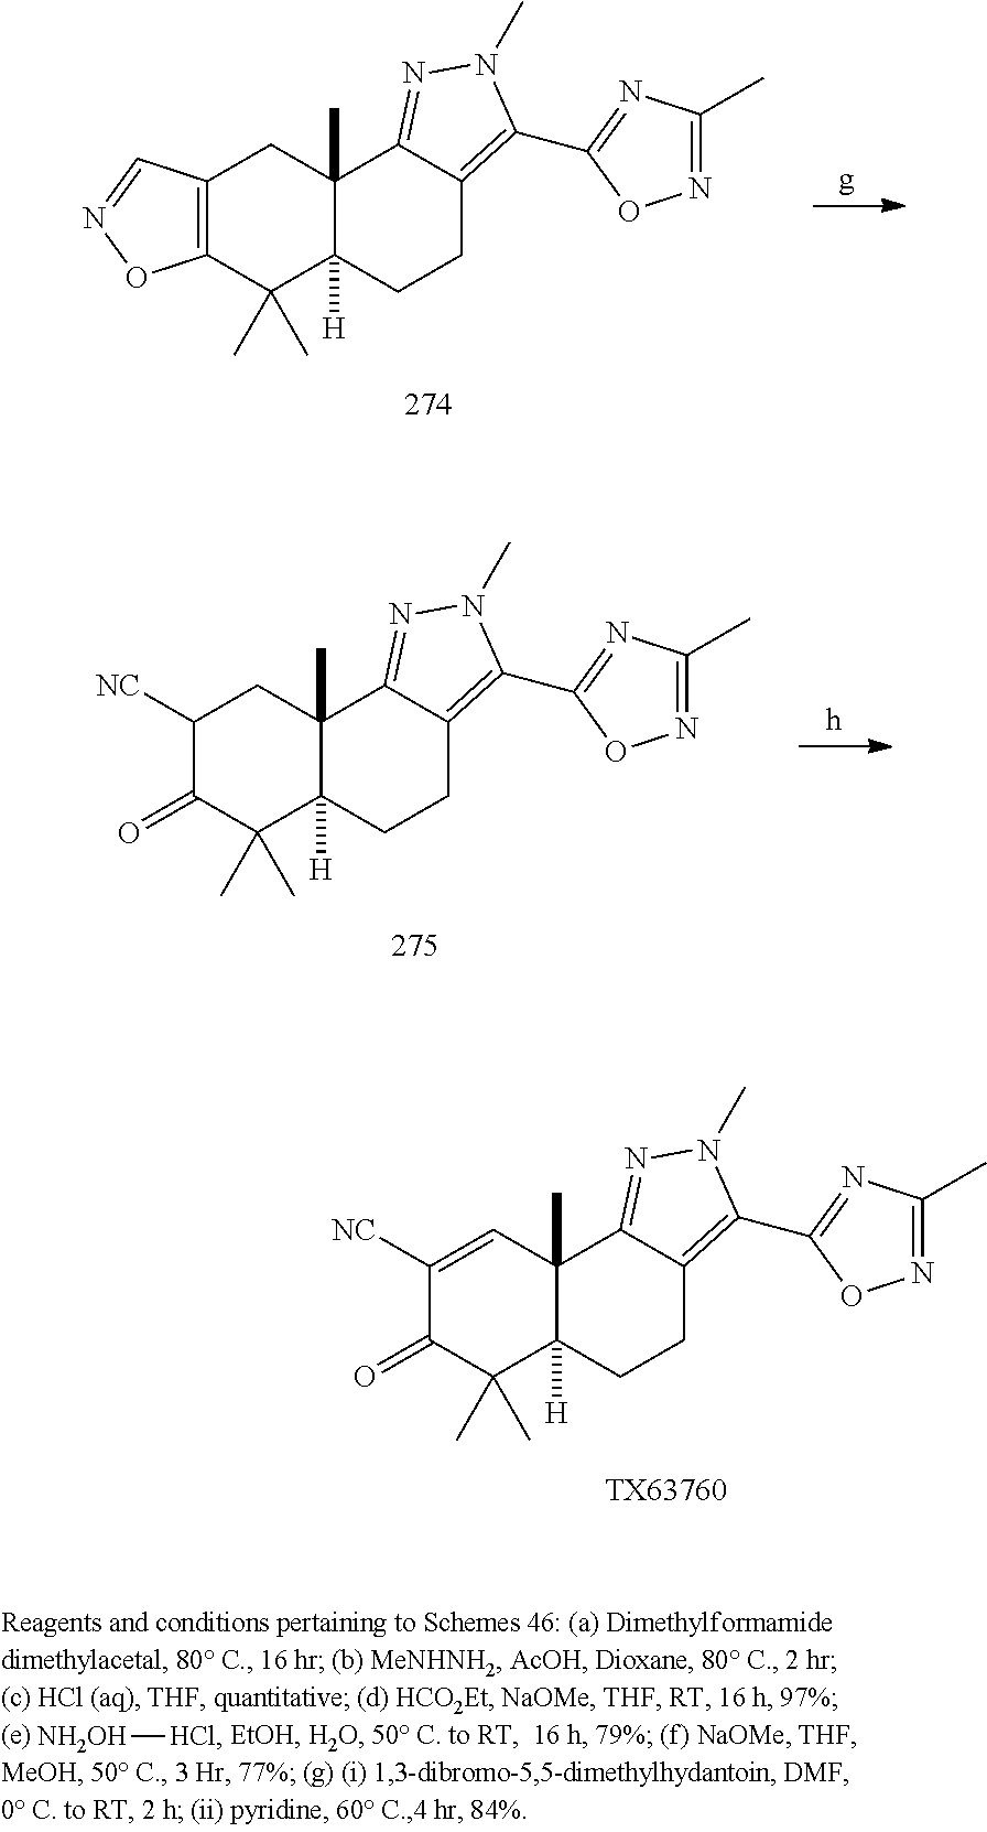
C12=C(C(C)(C)C3([H])C(C)(C1)C1=NN(C)C(C4=NC(C)=NO4)=C1CC3)ON=C2.C1([NC])=CC2(C)C([H])(C(C)(C)C1=O)CCC1=C(C3=NC(C)=NO3)N(C)N=C21.[TX63760].C1([NC])CC2(C)C([H])(C(C)(C)C1=O)CCC1=C(C3=NC(C)=NO3)N(C)N=C21.[NH2OH][HCl]
